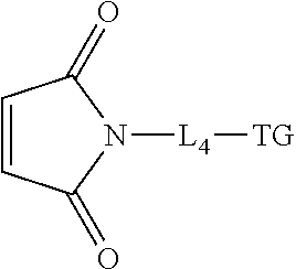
C1=CC(=O)N([L4][TG])C1=O
